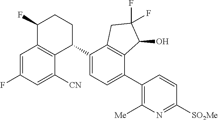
C1=C(F)C=C([CN])C2=C1C(F)CCC2C1=CC=C(C2=C([Me])N=C([SO2Me])C=C2)C2=C1CC(F)(F)C2O
